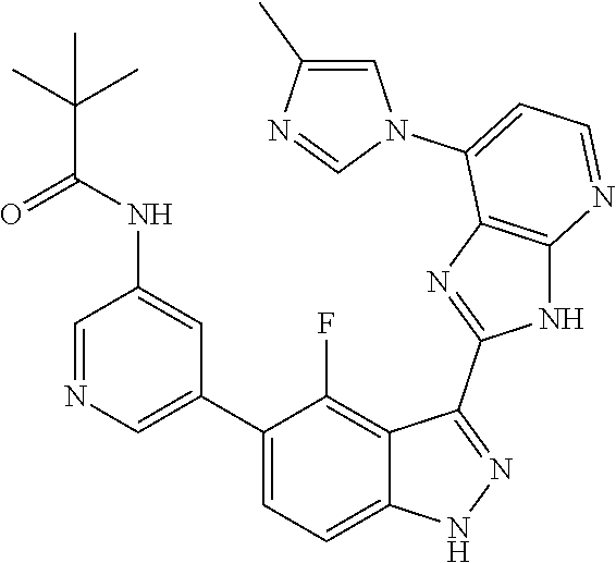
C1=NC=C(C2=CC=C3C(=C2F)C(C2=NC4=C(N2)N=CC=C4N2C=C(C)N=C2)=NN3)C=C1NC(C(C)(C)C)=O
